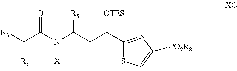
C([R6])([N3])C(N(C(CC(C1=NC([CO2R8])=CS1)[OTES])[R5])[X])=O
